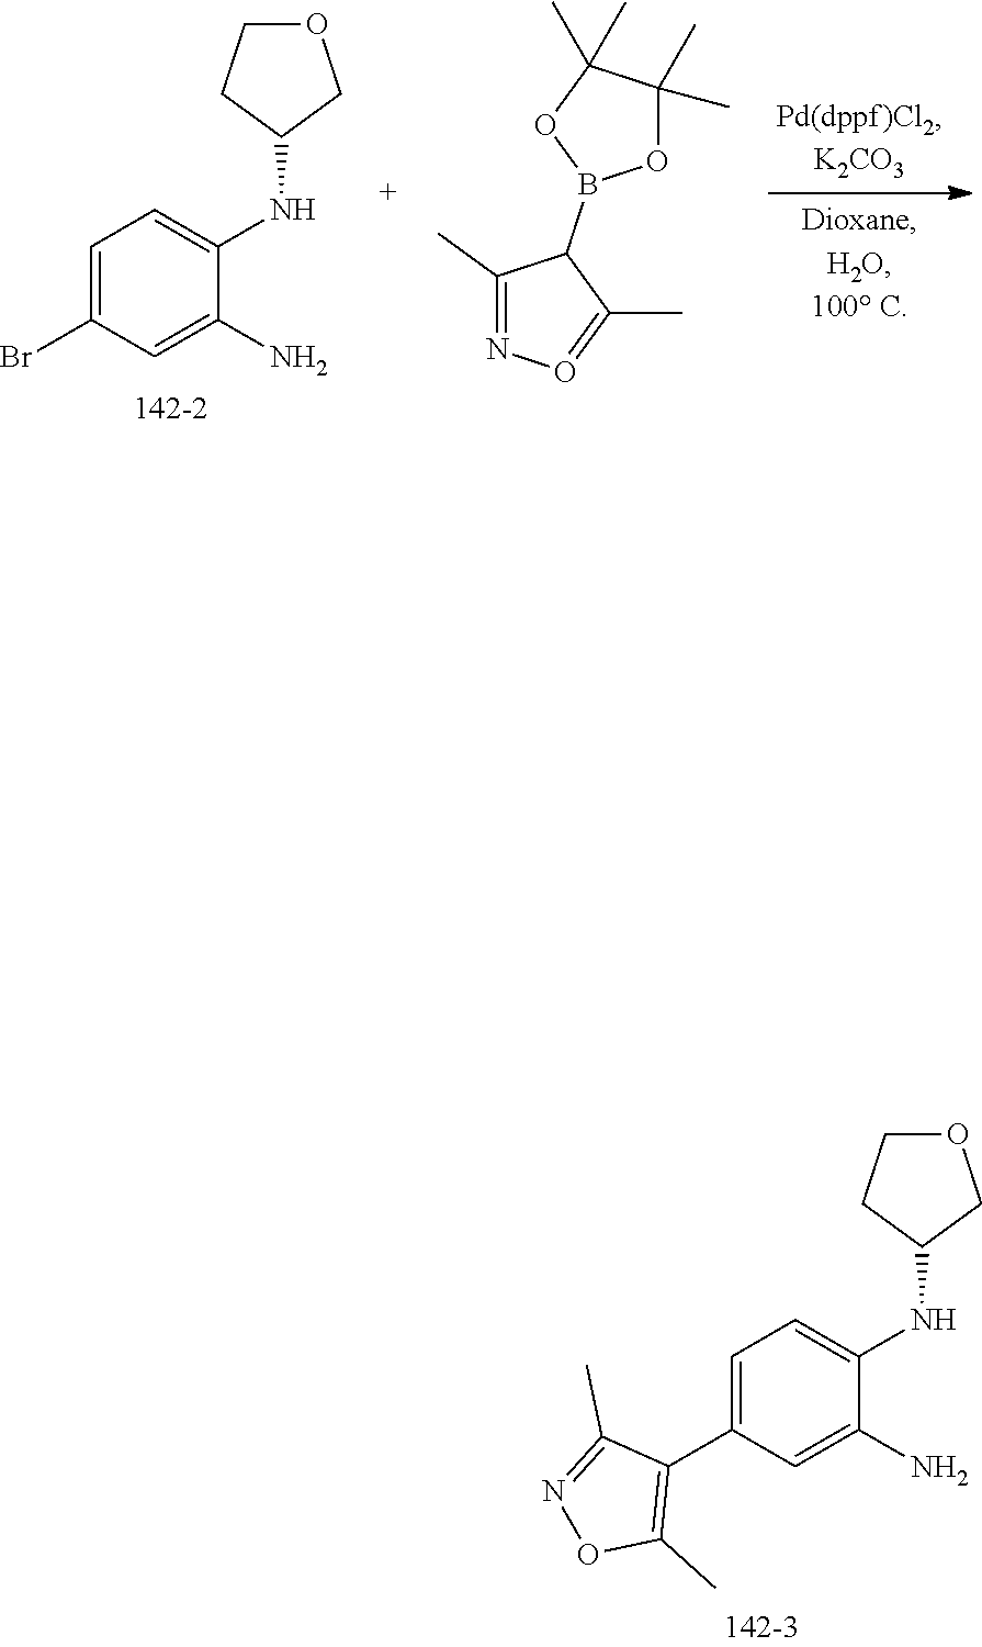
C1=C(C2=C(C)ON=C2C)C=C(N)C(NC2COCC2)=C1.C1=C(Br)C=C(N)C(NC2COCC2)=C1.C1(C)=NO=C(C)C1B1OC(C)(C)C(C)(C)O1
